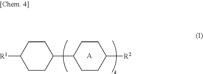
C1([R1])CCC(C2CCC([R2])CC2)CC1.[A]
